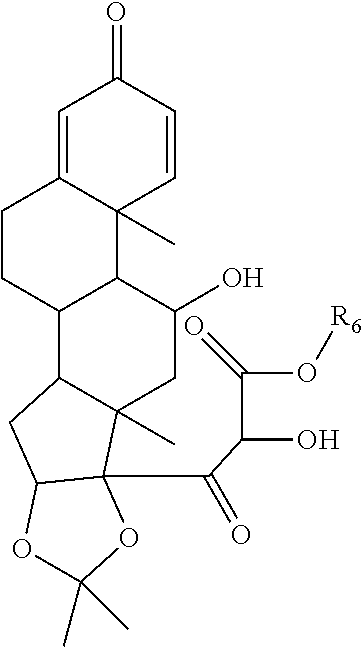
C1=C2C(C)(C=CC1=O)C1C(CC2)C2C(C)(CC1O)C1(C(=O)C(O)C(O[R6])=O)C(C2)OC(C)(C)O1
